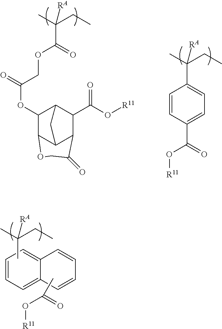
CC(CC)(C)[RA].C1=C2C(=CC=C1)C=CC=C2.C(C)(O[R11])=O.CC(CC)(C1=CC=C(C(=O)O[R11])C=C1)[RA].CC(CC)(C(=O)OCC(OC1C2OCC(=O)C3C(C(O[R11])=O)C1CC23)=O)[RA]
